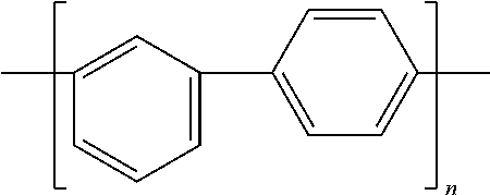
CC1=CC(C2=CC=C(C)C=C2)=CC=C1
